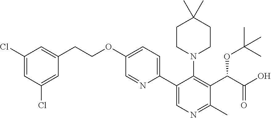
C1CN(C2=C(C(C(O)=O)OC(C)(C)C)C(C)=NC=C2C2=CC=C(OCCC3=CC(Cl)=CC(Cl)=C3)C=N2)CCC1(C)C
